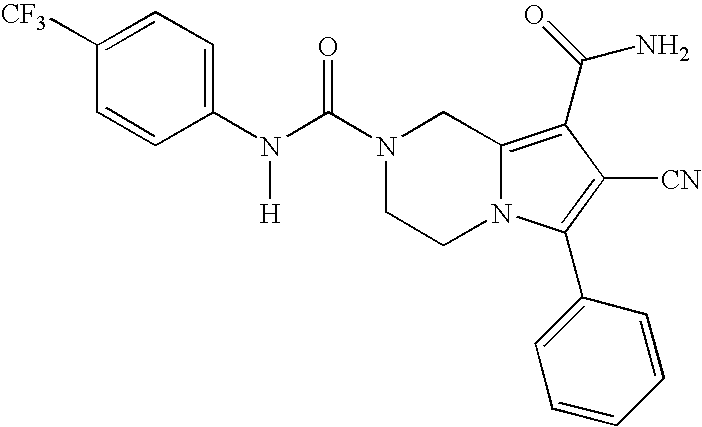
N(C(N1CCN2C(=C(C(N)=O)C([CN])=C2C2=CC=CC=C2)C1)=O)(C1=CC=C([CF3])C=C1)[H]
